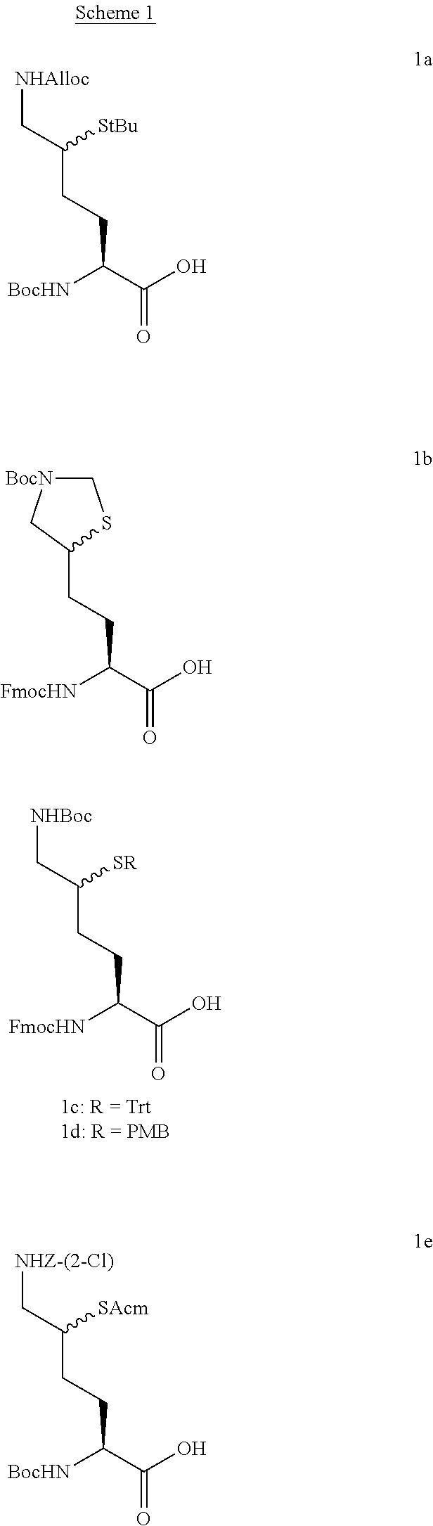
[NHBoc]CC([SR])CCC([FmocHN])C(O)=O.[NHZ-(2-Cl)]CC([SAcm])CCC([BocHN])C(O)=O.[NHAlloc]CC([StBu])CCC([BocHN])C(O)=O.C1(CCC([FmocHN])C(O)=O)SC[BocN]C1
